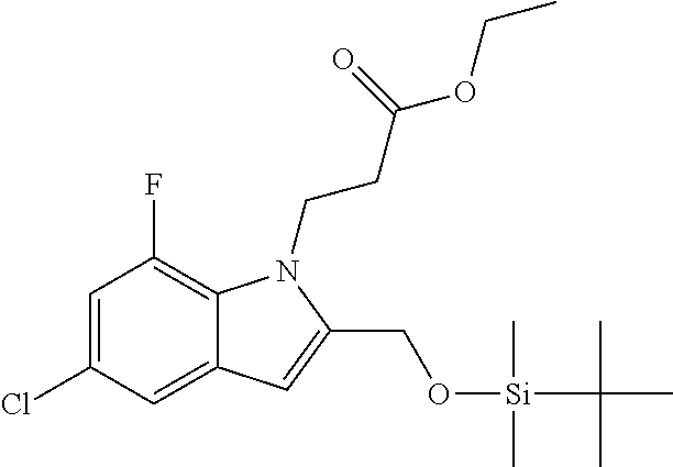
C1(Cl)=CC(F)=C2C(=C1)C=C(CO[Si](C)(C)C(C)(C)C)N2CCC(OCC)=O
